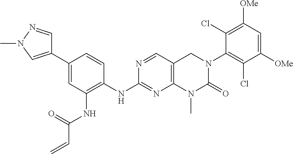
N(C1=NC2=C(C=N1)CN(C1=C(Cl)C([OMe])=CC([OMe])=C1Cl)C(=O)N2C)C1=C(NC(C=C)=O)C=C(C2=CN(C)N=C2)C=C1
